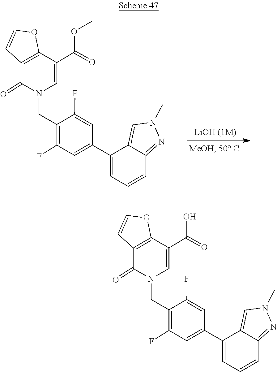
C12=NN(C)C=C1C(C1=CC(F)=C(CN3C=C(C(OC)=O)C4=C(C3=O)C=CO4)C(F)=C1)=CC=C2.C12=NN(C)C=C1C(C1=CC(F)=C(CN3C=C(C(O)=O)C4=C(C3=O)C=CO4)C(F)=C1)=CC=C2
